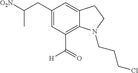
C12=CC(CC(C)[O2N])=CC(C([H])=O)=C1N(CCCCl)CC2
